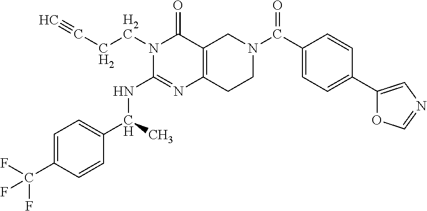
N(C1=NC2=C(C(=O)N1CCC#C)CN(C(=O)C1=CC=C(C3=CN=CO3)C=C1)CC2)C(C1=CC=C(C(F)(F)F)C=C1)C
